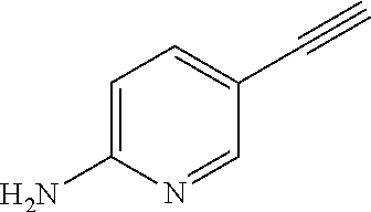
C1=C(N)N=CC(C#C)=C1
